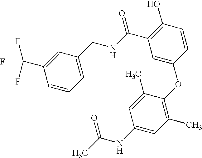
C1(O)=C(C(NCC2=CC=CC(C(F)(F)F)=C2)=O)C=C(OC2=C(C)C=C(NC(C)=O)C=C2C)C=C1
